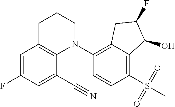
C1=C(F)C=C(C#N)C2=C1CCCN2C1=C2C(=C(S(C)(=O)=O)C=C1)C(O)C(F)C2
